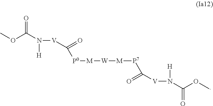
COC(N([H])[V]C([P0][M][W][M][P7]C(=O)[V]N([H])C(OC)=O)=O)=O
